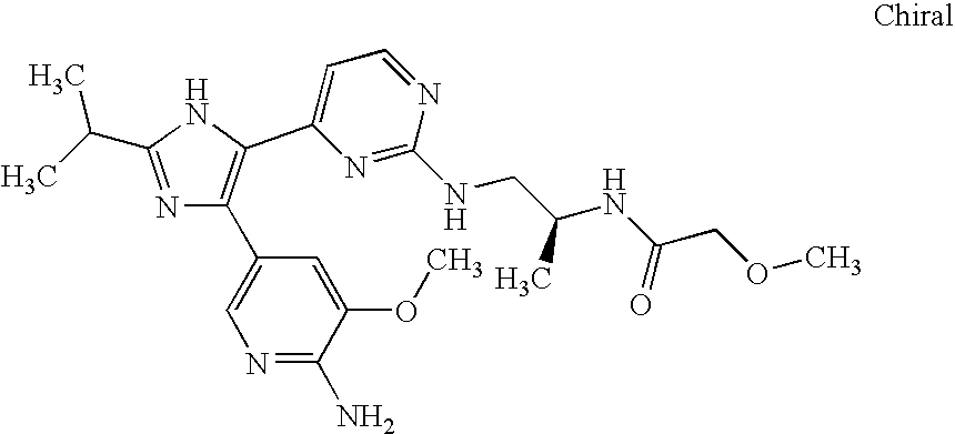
N1=C(C(C)C)NC(C2=CC=NC(NCC(NC(COC)=O)C)=N2)=C1C1=CN=C(N)C(OC)=C1
